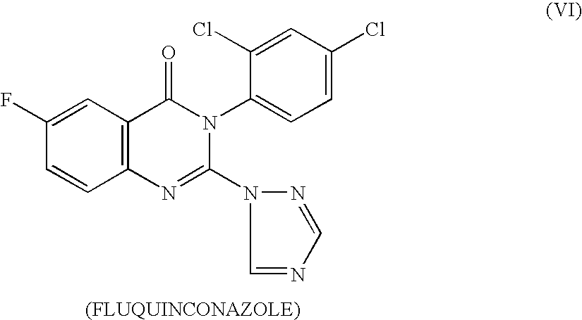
C12=C(C=C(F)C=C1)C(=O)N(C1=CC=C(Cl)C=C1Cl)C(N1N=CN=C1)=N2
